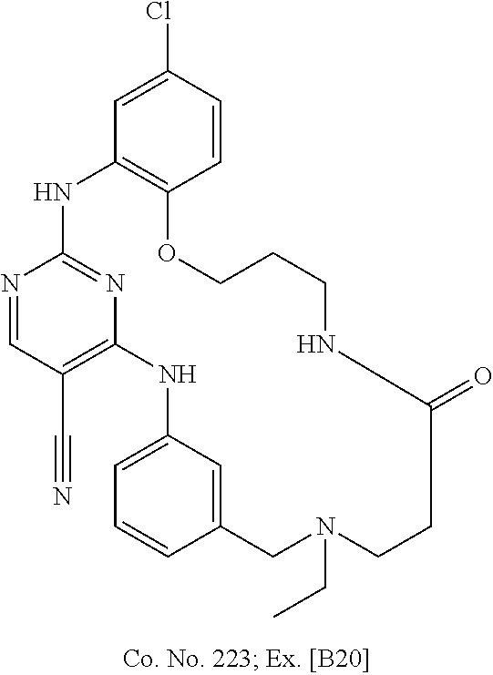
N1=CC(C#N)=C2N=C1NC1=C(C=CC(Cl)=C1)OCCCNC(=O)CCN(CC)CC1=CC(=CC=C1)N2
